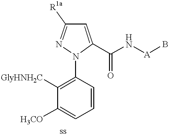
C1=CC(N2C(C(N[A]B)=O)=CC([R1a])=N2)=C([GlyHNH2C])C([H3CO])=C1
